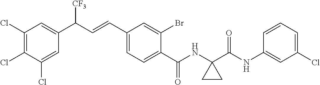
C1(Cl)=C(Cl)C(Cl)=CC(C(C=CC2=CC=C(C(NC3(C(NC4=CC(Cl)=CC=C4)=O)CC3)=O)C(Br)=C2)[CF3])=C1
